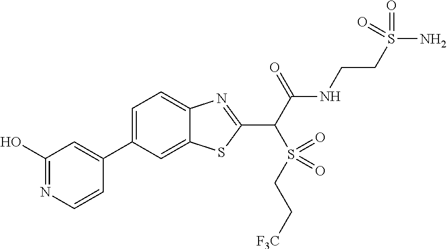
C1=C(C2=CC(O)=NC=C2)C=C2C(=C1)N=C(C(C(NCCS(N)(=O)=O)=O)S(CC[F3C])(=O)=O)S2
